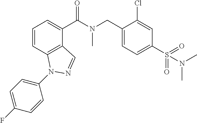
C1=CC2=C(C(C(N(CC3=CC=C(S(N(C)C)(=O)=O)C=C3Cl)C)=O)=C1)C=NN2C1=CC=C(F)C=C1
